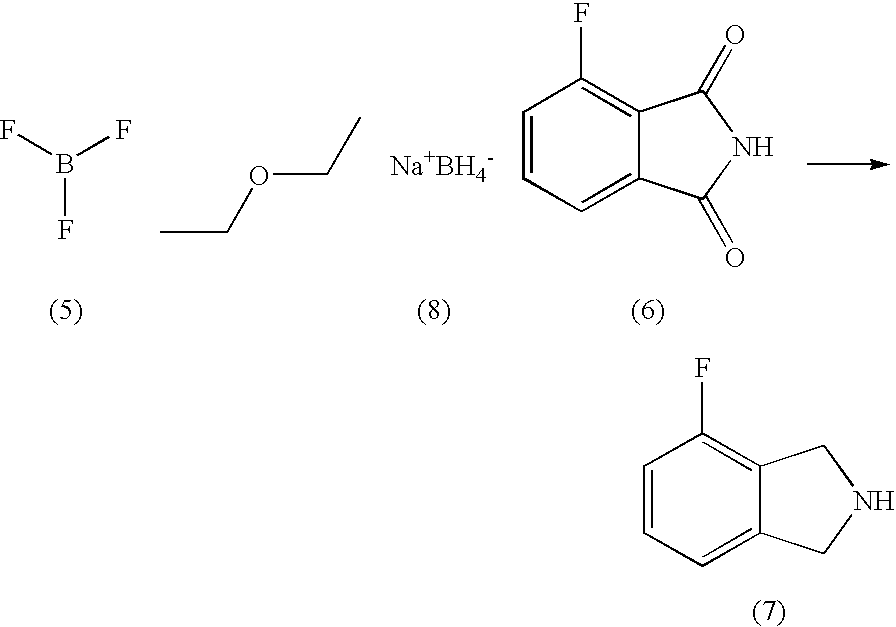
C1=CC=C2C(=C1F)CNC2.FB(F)F.[Na+BH4-].C1=CC=C2C(=C1F)C(=O)NC2=O.O(CC)CC
